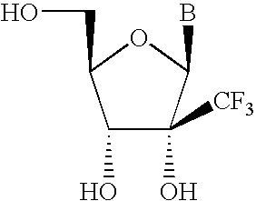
C1(O)C(O)([CF3])C(B)OC1CO
